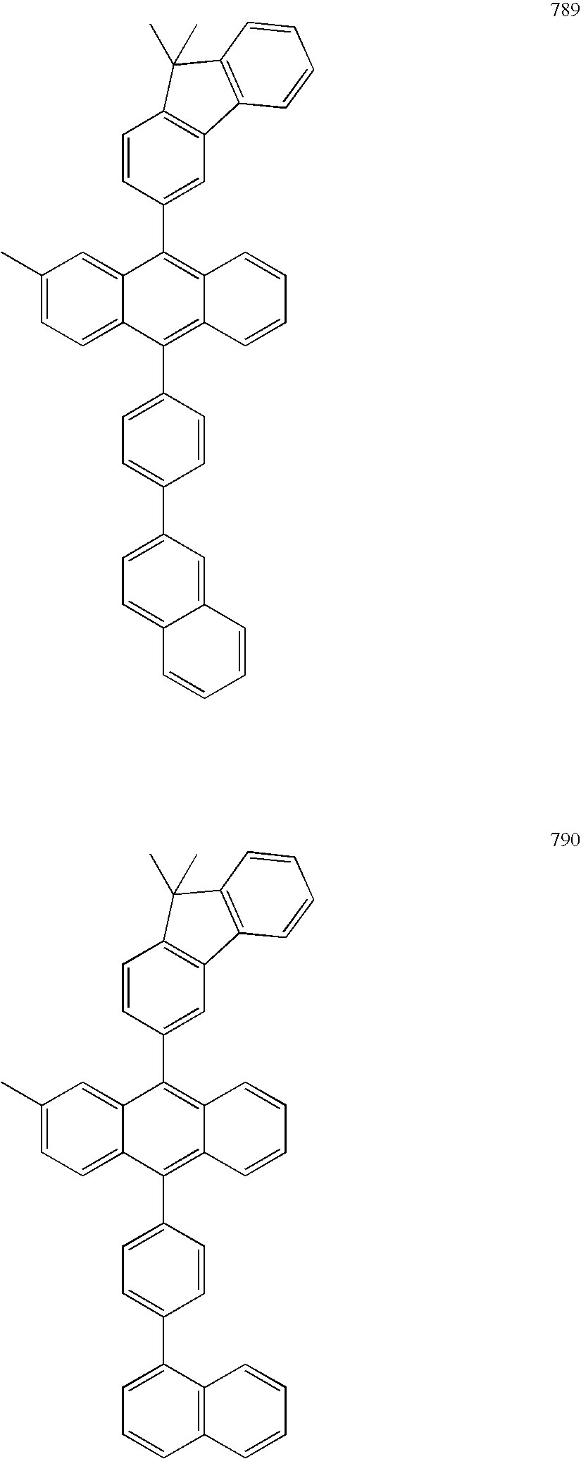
C1(C)=CC=C2C(=C1)C(C1=CC3=C(C=C1)C(C)(C)C1=C3C=CC=C1)=C1C(=C2C2=CC=C(C3=CC=C4C(=C3)C=CC=C4)C=C2)C=CC=C1.C1(C)=CC=C2C(=C1)C(C1=CC3=C(C=C1)C(C)(C)C1=C3C=CC=C1)=C1C(=C2C2=CC=C(C3=CC=CC4=C3C=CC=C4)C=C2)C=CC=C1
